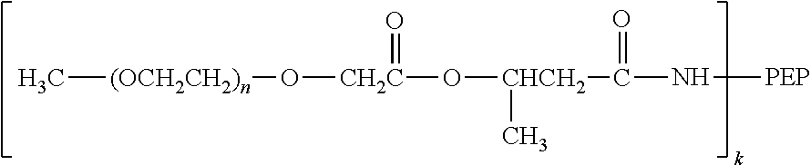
C[(OCH2CH2)n]O[CH2C](=O)O[CHCH2](C)C(=O)N[PEP]
